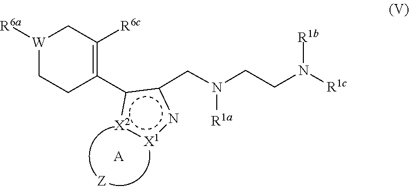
[R1b]N([R1c])CCN([R1a])Cc1c(C2=C([R6c])C[W]([R6a])CC2)[X2]:[X1]n1.[A]
